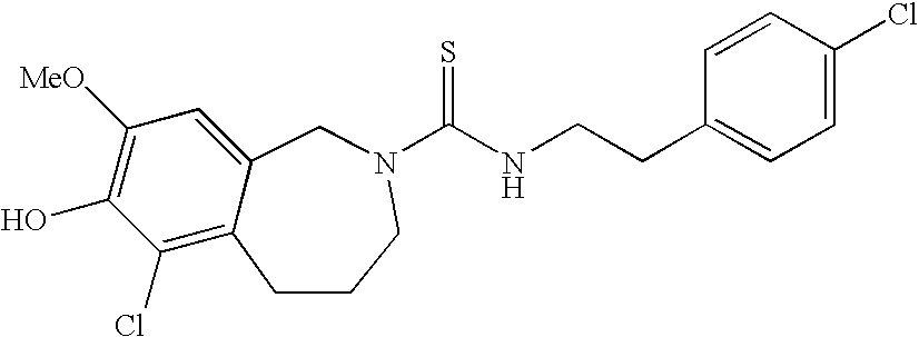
C1(Cl)=C2C(=CC([MeO])=C1O)CN(C(NCCC1=CC=C(Cl)C=C1)=S)CCC2
